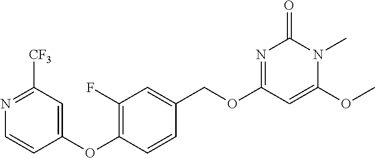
N1=C([CF3])C=C(OC2=C(F)C=C(COC3=NC(=O)N(C)C(OC)=C3)C=C2)C=C1
